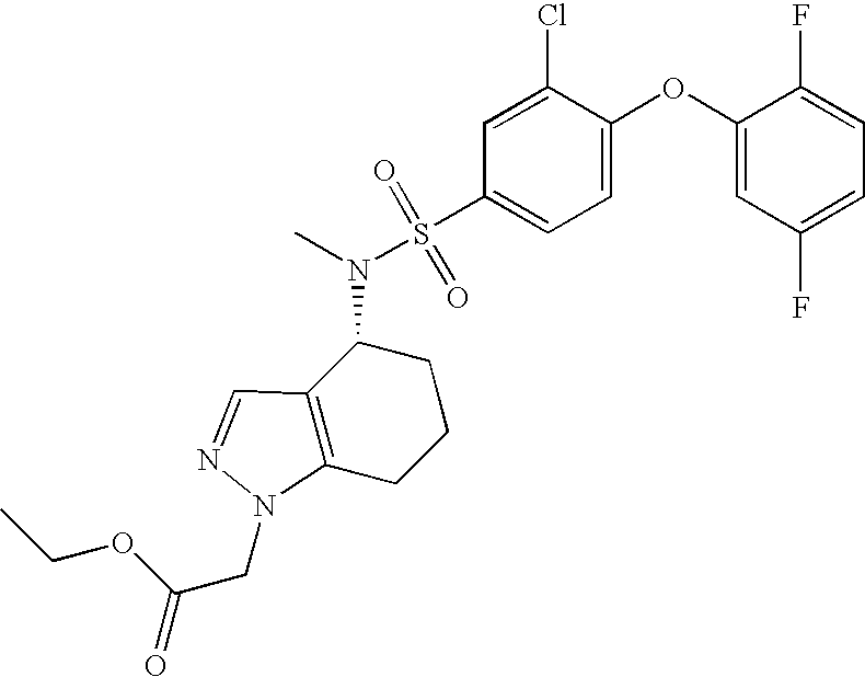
C1(OC2=CC=C(S(N(C)C3C4=C(CCC3)N(CC(=O)OCC)N=C4)(=O)=O)C=C2Cl)=CC(F)=CC=C1F
